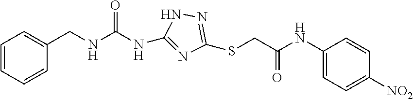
C1=CC=CC(CNC(NC2=NC(SCC(NC3=CC=C([NO2])C=C3)=O)=NN2)=O)=C1
